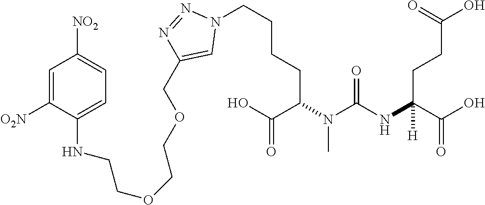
C1=C([O2N])C(NCCOCCOCC2=CN(CCCCC(N(C(NC(C(O)=O)([H])CCC(=O)O)=O)C)C(O)=O)N=N2)=CC=C1[NO2]
